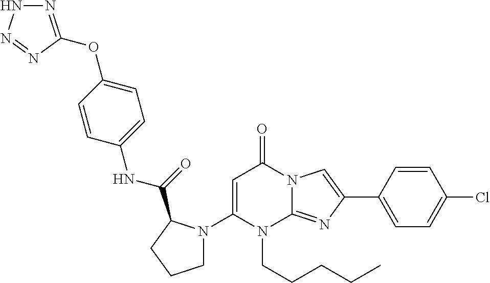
C1(N2CCCC2C(=O)NC2=CC=C(OC3=NNN=N3)C=C2)=CC(=O)N2C(=NC(C3=CC=C(Cl)C=C3)=C2)N1CCCCC
